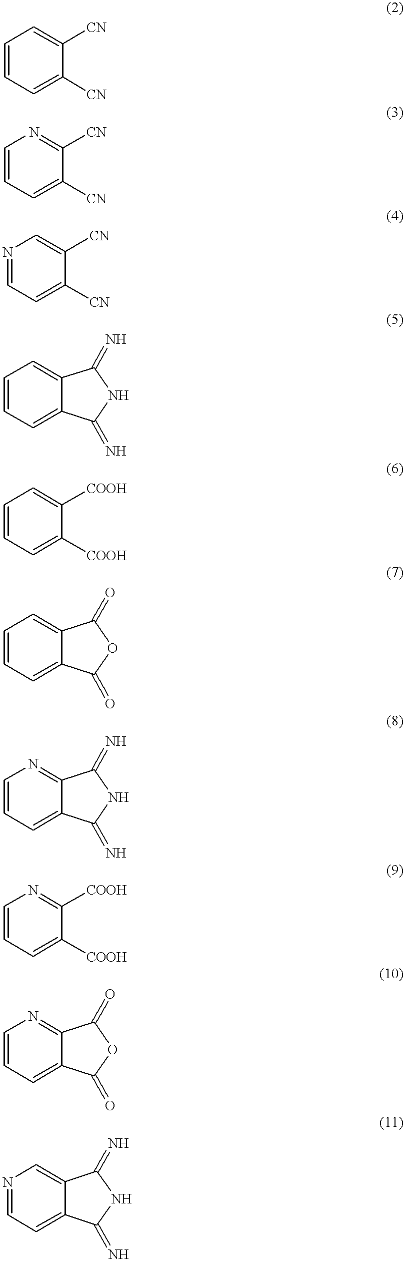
C1=CC=C([CN])C([CN])=C1.C1=CC=C([CN])C([CN])=N1.N1=CC=C([CN])C([CN])=C1.C1=CC=C2C(=C1)C(=N)NC2=N.C1=CC=C([COOH])C([COOH])=C1.C1=CC=C2C(=C1)C(=O)OC2=O.C1=CC=C2C(=N1)C(=N)NC2=N.C1=CC=C([COOH])C([COOH])=N1.C1=CC=C2C(=N1)C(=O)OC2=O.N1=CC=C2C(=C1)C(=N)NC2=N
